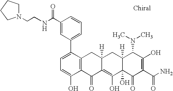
C1=C(C2=CC=CC(C(NCCN3CCCC3)=O)=C2)C2=C(C(O)=C1)C(=O)C1=C(O)C3(O)C([H])(CC1([H])C2)C(N(C)C)C(O)=C(C(=O)N)C3=O
